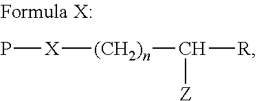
P[X][(CH2)n]C([R])[Z]
